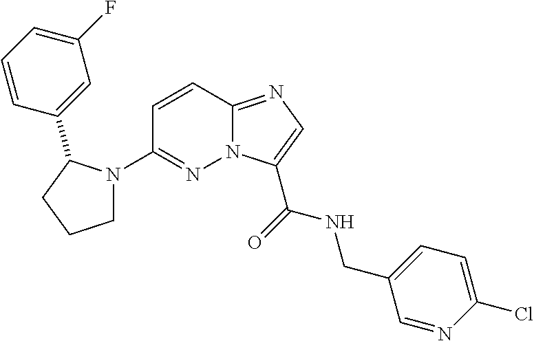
N12C(=NC=C1C(=O)NCC1=CC=C(Cl)N=C1)C=CC(N1CCCC1C1=CC(F)=CC=C1)=N2
